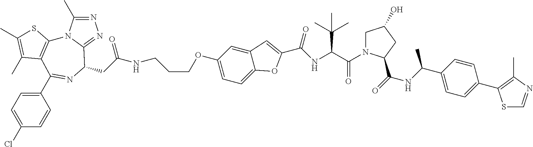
N1=C(C)N2C(=N1)C(CC(NCCCOC1=CC=C3C(=C1)C=C(C(NC(C(=O)N1CC(O)CC1C(=O)NC(C1=CC=C(C4=C(C)N=CS4)C=C1)C)C(C)(C)C)=O)O3)=O)N=C(C1=CC=C(Cl)C=C1)C1=C2SC(C)=C1C
